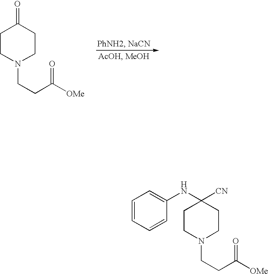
C1CN(CCC(=O)[OMe])CCC1=O.C1=CC=CC(NC2([CN])CCN(CCC(=O)[OMe])CC2)=C1
